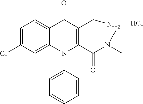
C1=C(Cl)C=C2C(=C1)C(=O)C(CN)=C(C(=O)N(C)C)N2C1=CC=CC=C1.Cl
